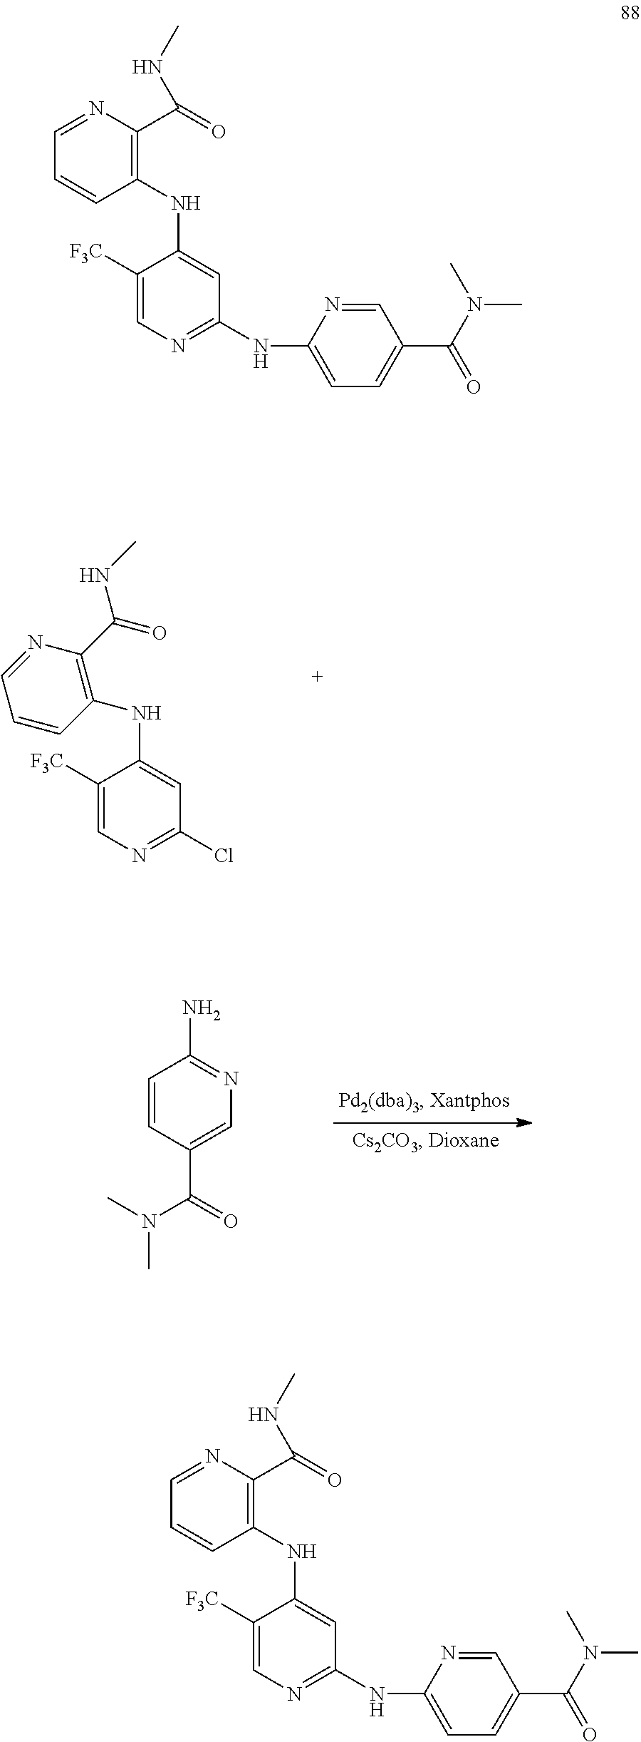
C1([F3C])=CN=C(Cl)C=C1NC1=C(C(=O)NC)N=CC=C1.C1=CC(C(N(C)C)=O)=CN=C1N.C1([F3C])=CN=C(NC2=CC=C(C(=O)N(C)C)C=N2)C=C1NC1=C(C(=O)NC)N=CC=C1.C1([F3C])=CN=C(NC2=CC=C(C(=O)N(C)C)C=N2)C=C1NC1=C(C(=O)NC)N=CC=C1
